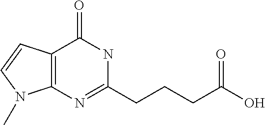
C12=C(N=C(CCCC(O)=O)NC1=O)N(C)C=C2
